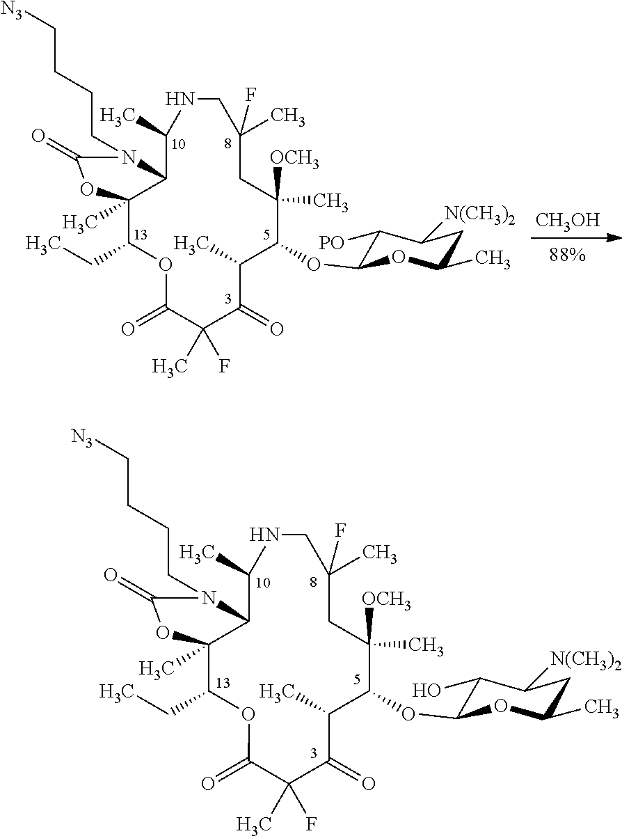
C1(=O)C(C)C(OC2C(O)C([N(CH3)2])CC(C)O2)C([OCH3])(C)CC(C)(F)CNC(C)C2C(C)(C(CC)OC(=O)C1(C)F)OC(=O)N2CCCC[N3].[CH3OH].C1(=O)C(C)C(OC2C([PO])C([N(CH3)2])CC(C)O2)C([OCH3])(C)CC(C)(F)CNC(C)C2C(C)(C(CC)OC(=O)C1(C)F)OC(=O)N2CCCC[N3]
